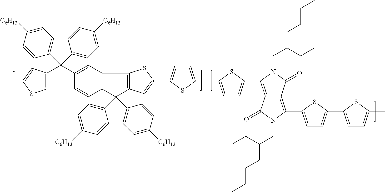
C12=C(SC(C)=C1)C1=CC3=C(C4=C(C=C(C5=CC=C(C6=CC=C(C7=C8C(=C(C9=CC=C(C%10=CC=C(C)S%10)S9)N(CC(CC)CCCC)C8=O)C(=O)N7CC(CC)CCCC)S6)S5)S4)C3(C3=CC=C([C6H13])C=C3)C3=CC=C([C6H13])C=C3)C=C1C2(C1=CC=C([C6H13])C=C1)C1=CC=C([C6H13])C=C1
